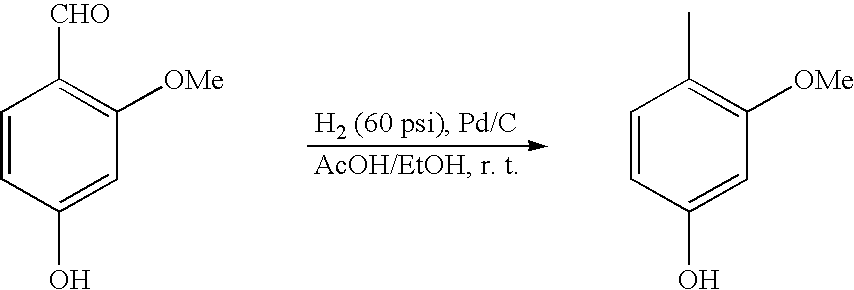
C1=CC(O)=CC([OMe])=C1[CHO].C1=CC(O)=CC([OMe])=C1C
